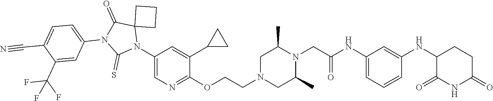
C1=C(NC(CN2C(C)CN(CCOC3=NC=C(N4C5(C(=O)N(C6=CC=C(C#N)C(C(F)(F)F)=C6)C4=S)CCC5)C=C3C3CC3)CC2C)=O)C=C(NC2C(=O)NC(=O)CC2)C=C1
